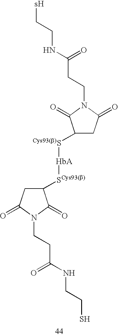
[sH]CCNC(=O)CCN1C(=O)C([Cys93(b)S][HbA][SCys93(b)]C2CC(=O)N(CCC(=O)NCCS)C2=O)CC1=O
